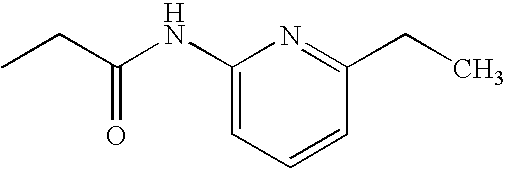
CCC(NC1=CC=CC(CC)=N1)=O
